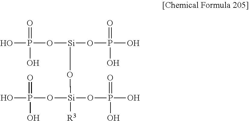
OP(O[Si](OP(O)(O)=O)O[Si](OP(O)(=O)O)(OP(O)(O)=O)[R3])(=O)O
